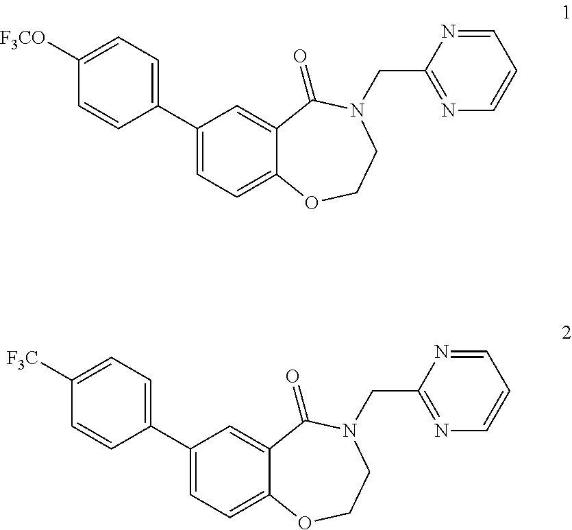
C12=CC(C3=CC=C([F3C])C=C3)=CC=C1OCCN(CC1=NC=CC=N1)C2=O.C12=CC(C3=CC=C([F3CO])C=C3)=CC=C1OCCN(CC1=NC=CC=N1)C2=O
